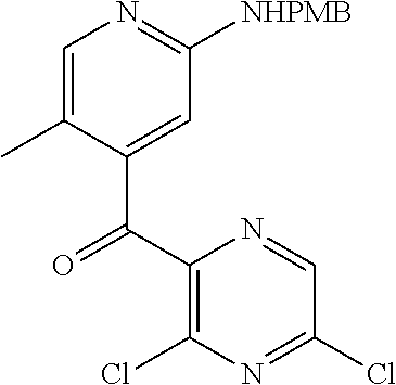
C1=C(C)C(C(C2=C(Cl)N=C(Cl)C=N2)=O)=CC([NHPMB])=N1
